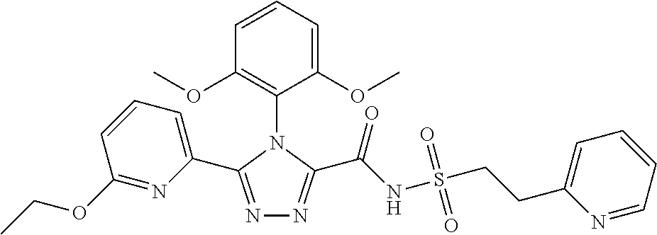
N1=C(C2=CC=CC(OCC)=N2)N(C2=C(OC)C=CC=C2OC)C(C(NS(CCC2=CC=CC=N2)(=O)=O)=O)=N1
